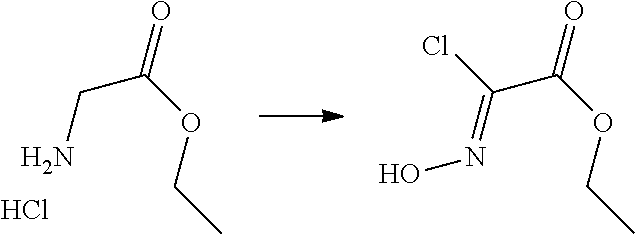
NCC(=O)OCC.Cl.N(=C(C(=O)OCC)Cl)O
